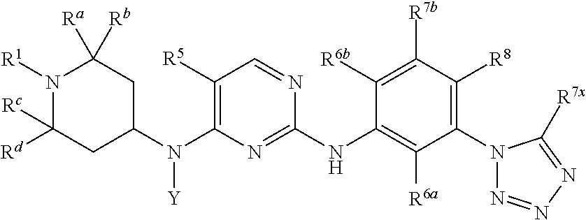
N1([R1])C([Rd])([Rc])CC(N(C2=C([R5])C=NC(NC3=C([R6a])C(N4N=NN=C4[R7x])=C([R8])C([R7b])=C3[R6b])=N2)[Y])CC1([Ra])[Rb]
